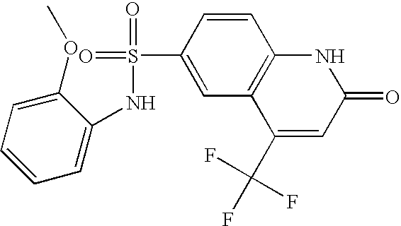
C1(S(=O)(=O)NC2=CC=CC=C2OC)=CC2=C(C=C1)NC(=O)C=C2C(F)(F)F
